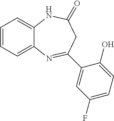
C12=CC=CC=C1N=C(C1=CC(F)=CC=C1O)CC(=O)N2
